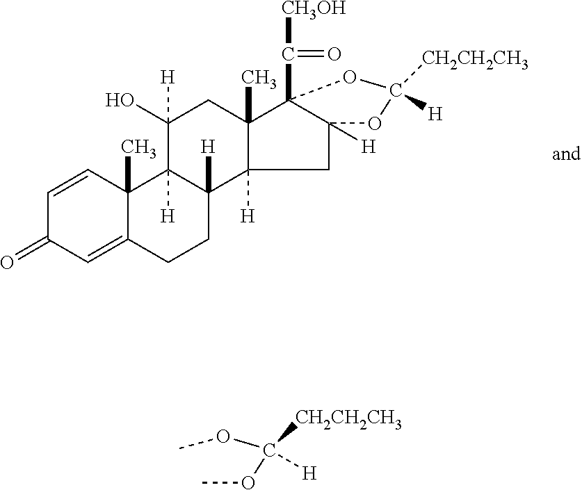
C1=CC2(C)C(=CC1=O)CCC1([H])C2([H])C([H])(O)CC2(C)C1([H])CC1([H])C2(C(=O)[CH3OH])OC([H])([CH2CH2CH3])O1.COC(OC)([H])[CH2CH2CH3]
